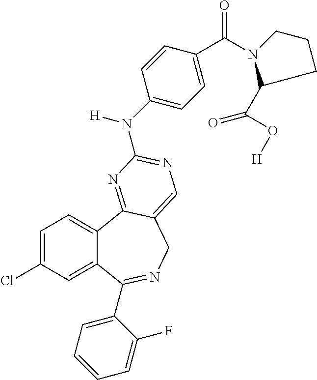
C1=C(Cl)C=C2C(=C1)C1=NC(N(C3=CC=C(C(N4C(C(O[H])=O)CCC4)=O)C=C3)[H])=NC=C1CN=C2C1=CC=CC=C1F
